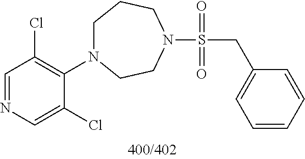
C(S(=O)(=O)N1CCN(C2=C(Cl)C=NC=C2Cl)CCC1)C1=CC=CC=C1
